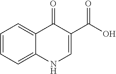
C12=CC=CC=C1NC=C(C(=O)O)C2=O
